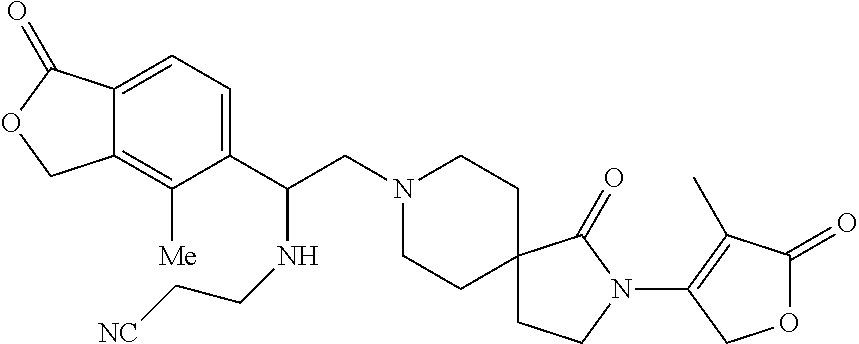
C1(C(CN2CCC3(CC2)CCN(C2=C(C)C(=O)OC2)C3=O)NCC[NC])=CC=C2C(=C1[Me])COC2=O
